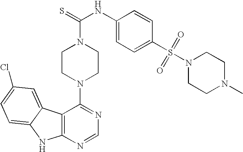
C12=C(N=CN=C1N1CCN(C(=S)NC3=CC=C(S(=O)(=O)N4CCN(C)CC4)C=C3)CC1)NC1=CC=C(Cl)C=C21
